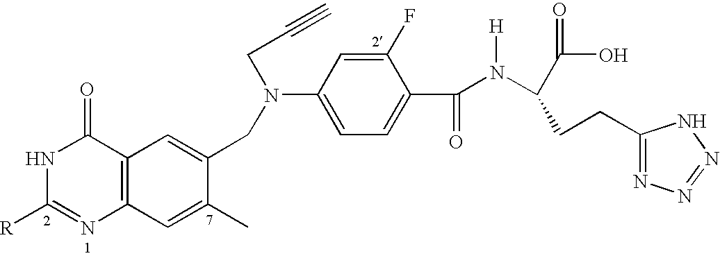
N1C([R])=NC2=C(C1=O)C=C(CN(CC#C)C1=CC=C(C(=O)N([H])C(CCC3=NN=NN3)C(O)=O)C(F)=C1)C(C)=C2
